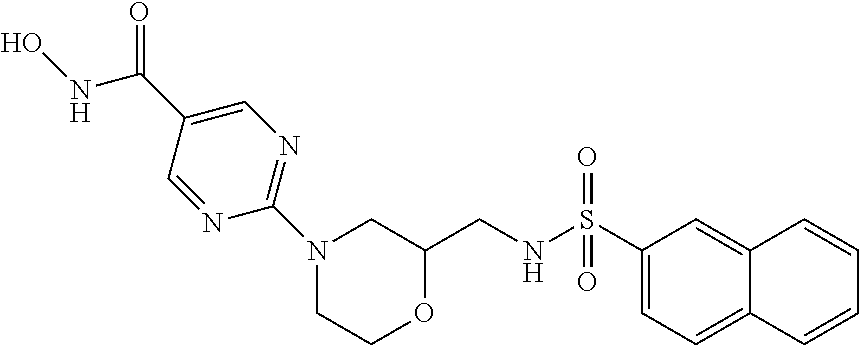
ONC(C1=CN=C(N2CCOC(CNS(C3=CC=C4C(=C3)C=CC=C4)(=O)=O)C2)N=C1)=O
